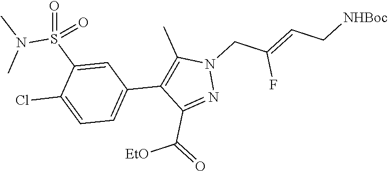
N1=C(C(=O)[EtO])C(C2=CC=C(Cl)C(S(=O)(N(C)C)=O)=C2)=C(C)N1CC(=CC[NHBoc])F
